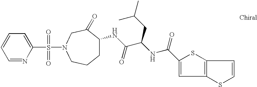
C1=NC(S(=O)(=O)N2CC(=O)C(NC(=O)C(NC(=O)C3=CC4=C(S3)C=CS4)CC(C)C)CCC2)=CC=C1
